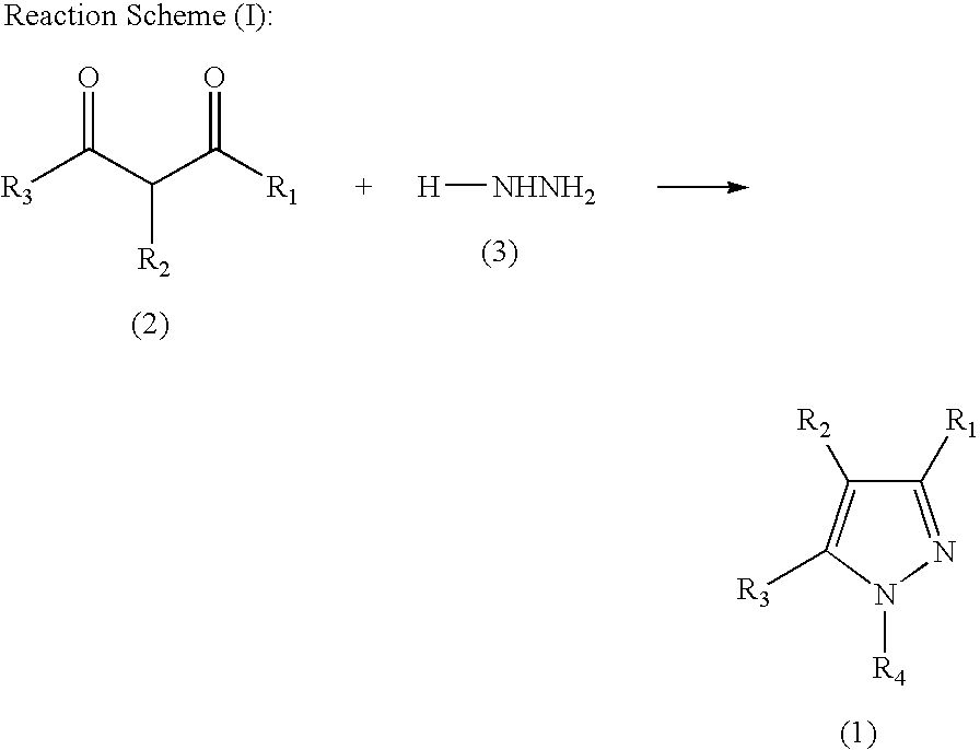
C1([R1])=NN([R4])C([R3])=C1[R2].[R3]C(C(C([R1])=O)[R2])=O.[H][NHNH2]
